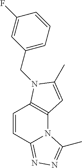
C1=CC2=NN=C(C)N2C2=C1N(CC1=CC=CC(F)=C1)C(C)=C2
